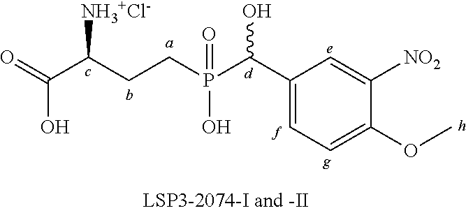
O=C(C(CCP(C(C1=CC=C(OC)C([NO2])=C1)O)(=O)O)[NH3+Cl-])O
